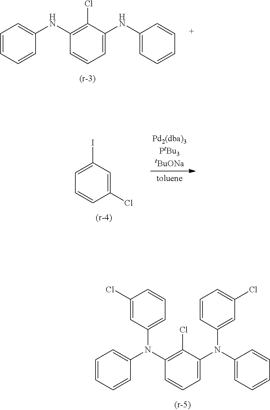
C1=C(N(C2=CC=CC=C2)C2=CC(Cl)=CC=C2)C(Cl)=C(N(C2=CC=CC=C2)C2=CC=CC(Cl)=C2)C=C1.C1=C(NC2=CC=CC=C2)C(Cl)=C(NC2=CC=CC=C2)C=C1.C1(Cl)=CC(I)=CC=C1
